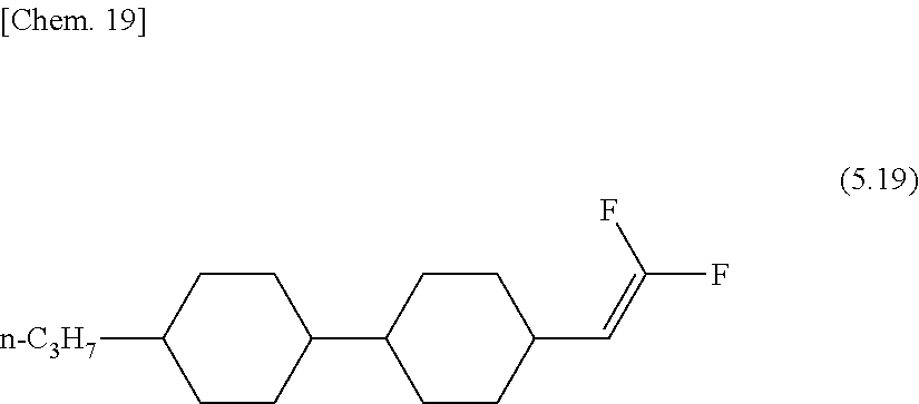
C1CC(C2CCC(C=C(F)F)CC2)CCC1[n-C3H7]
